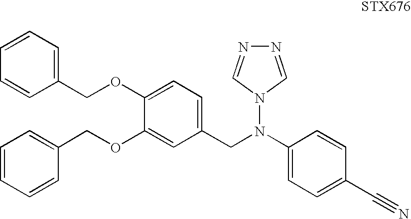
C1=C(C#N)C=CC(N(CC2=CC=C(OCC3=CC=CC=C3)C(OCC3=CC=CC=C3)=C2)N2C=NN=C2)=C1
